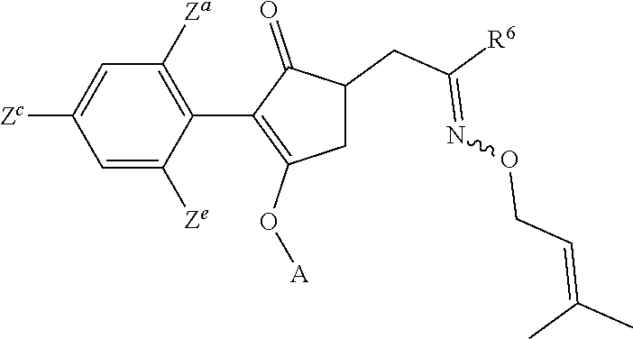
C1=C([Ze])C(C2=C(O[A])CC(CC([R6])=NOCC=C(C)C)C2=O)=C([Za])C=C1[Zc]
